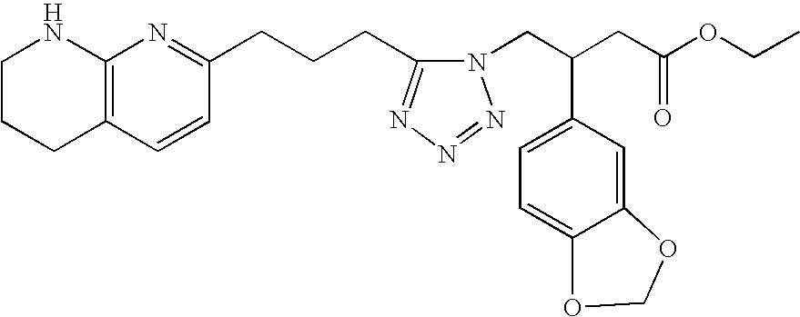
C1CCC2=C(N1)N=C(CCCC1=NN=NN1CC(CC(OCC)=O)C1=CC=C3C(=C1)OCO3)C=C2
